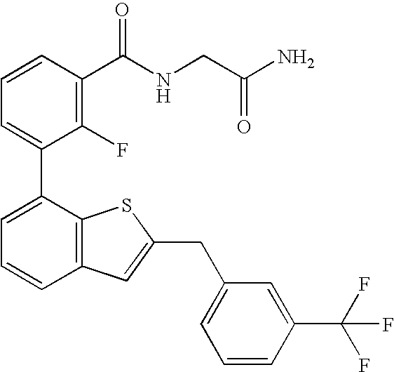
C1=CC(C(NCC(N)=O)=O)=C(F)C(C2=CC=CC3=C2SC(CC2=CC=CC(C(F)(F)F)=C2)=C3)=C1
